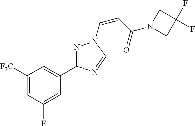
C1([F3C])=CC(F)=CC(C2=NN(C=CC(=O)N3CC(F)(F)C3)C=N2)=C1
